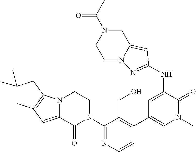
C1(N2CCN3C(=CC4=C3CC(C)(C)C4)C2=O)=NC=CC(C2=CN(C)C(=O)C(NC3=NN4C(=C3)CN(C(C)=O)CC4)=C2)=C1CO
